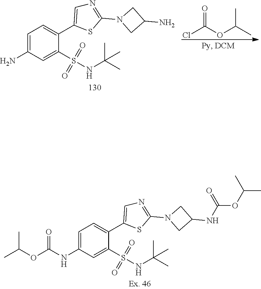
C1=C(C2=CN=C(N3CC(NC(OC(C)C)=O)C3)S2)C(S(NC(C)(C)C)(=O)=O)=CC(NC(OC(C)C)=O)=C1.ClC(OC(C)C)=O.C1=C(C2=CN=C(N3CC(N)C3)S2)C(S(NC(C)(C)C)(=O)=O)=CC(N)=C1
